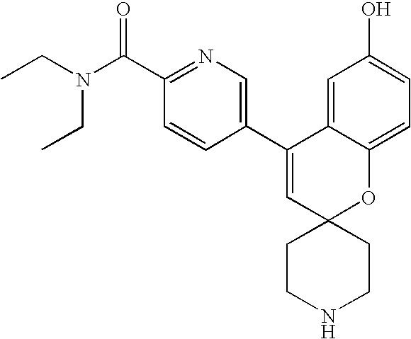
CCN(C(C1=NC=C(C2=CC3(OC4=CC=C(O)C=C24)CCNCC3)C=C1)=O)CC
